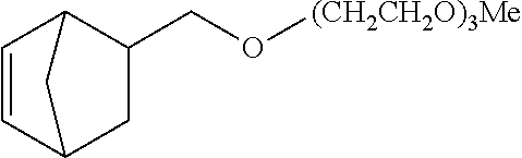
C1=CC2CC(CO[(CH2CH2O)3Me])C1C2
